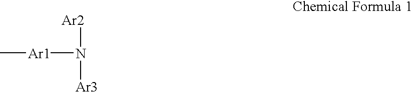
[Ar2]N([Ar1]C)[Ar3]
